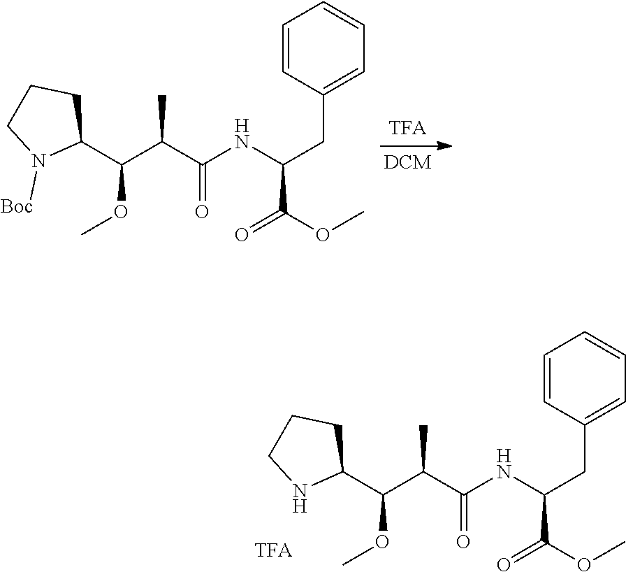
C1(C(C(C(NC(CC2=CC=CC=C2)C(=O)OC)=O)C)OC)CCCN1.C1(C(C(C(NC(CC2=CC=CC=C2)C(=O)OC)=O)C)OC)CCCN1[Boc]
